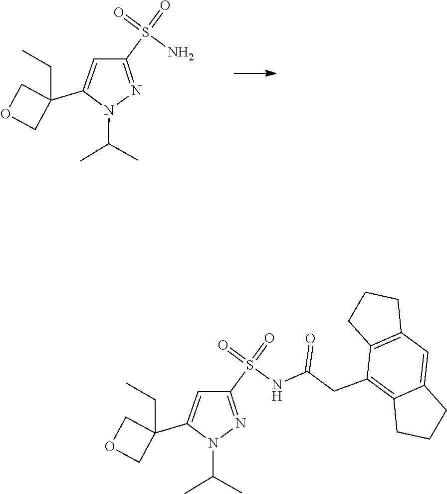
C1(C2(CC)COC2)=CC(S(=O)(=O)N)=NN1C(C)C.C1(C2(CC)COC2)=CC(S(=O)(=O)NC(CC2=C3C(=CC4=C2CCC4)CCC3)=O)=NN1C(C)C
